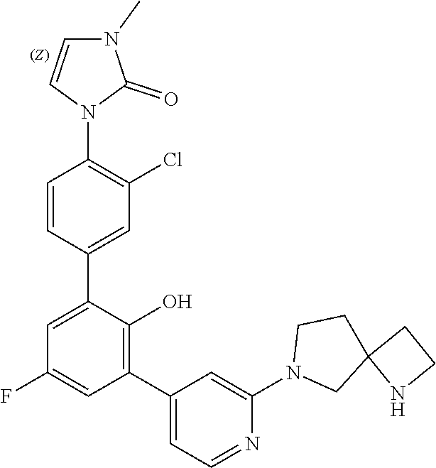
C1=CN(C2=C(Cl)C=C(C3=CC(F)=CC(C4=CC=NC(N5CC6(CC5)NCC6)=C4)=C3O)C=C2)C(=O)N1C
